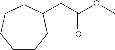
C1CCC(CC(OC)=O)CCC1
